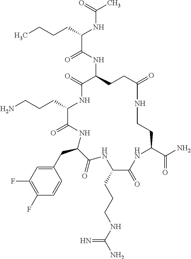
C(C1NC(=O)C(NC(C(CCCC)NC(C)=O)=O)CCC(=O)NCCC(C(N)=O)NC(=O)C(CCCNC(N)=N)NC(=O)C(CC2=CC(F)=C(F)C=C2)NC1=O)CCN
